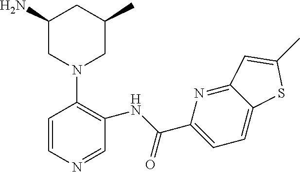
C1(N)CN(C2=C(NC(C3=CC=C4C(=N3)C=C(C)S4)=O)C=NC=C2)CC(C)C1
